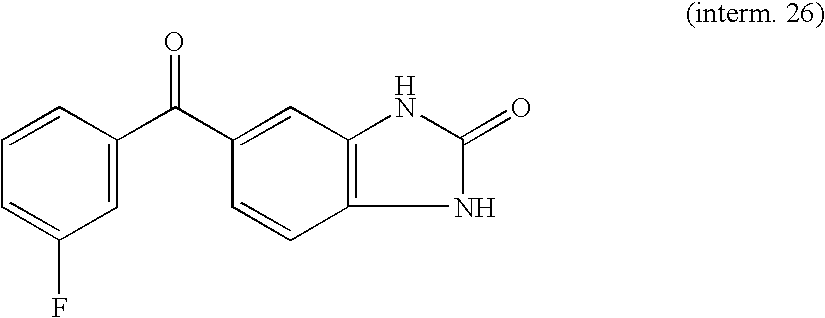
C1=CC(C(C2=CC3=C(NC(=O)N3)C=C2)=O)=CC(F)=C1
